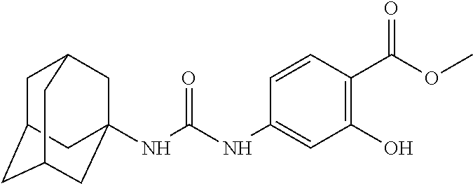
N(C(NC1=CC(O)=C(C(=O)OC)C=C1)=O)C12CC3CC(CC(C1)C3)C2
